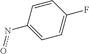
C1(no)=CC=C(F)C=C1
